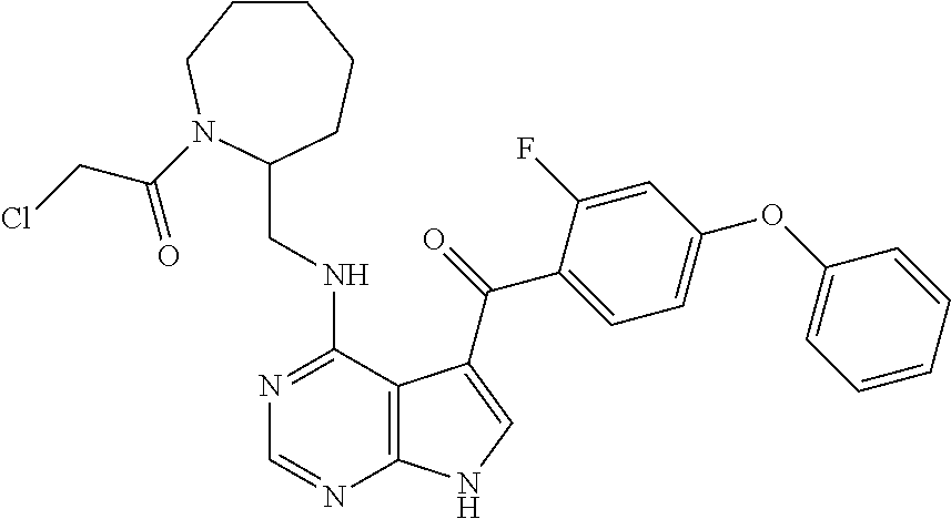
C1=CC=CC(OC2=CC=C(C(=O)C3=CNC4=C3C(NCC3CCCCCN3C(CCl)=O)=NC=N4)C(F)=C2)=C1
